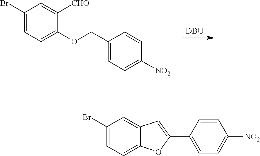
[DBU].C1(Br)=CC=C(OCC2=CC=C([NO2])C=C2)C([CHO])=C1.C1(Br)=CC=C2C(=C1)C=C(C1=CC=C([NO2])C=C1)O2
